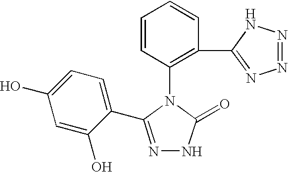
C1=CC(N2C(=O)NN=C2C2=CC=C(O)C=C2O)=C(C2=NN=NN2)C=C1
